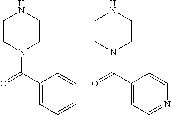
C1CN(C(C2=CC=CC=C2)=O)CCN1.C1CN(C(C2=CC=NC=C2)=O)CCN1
